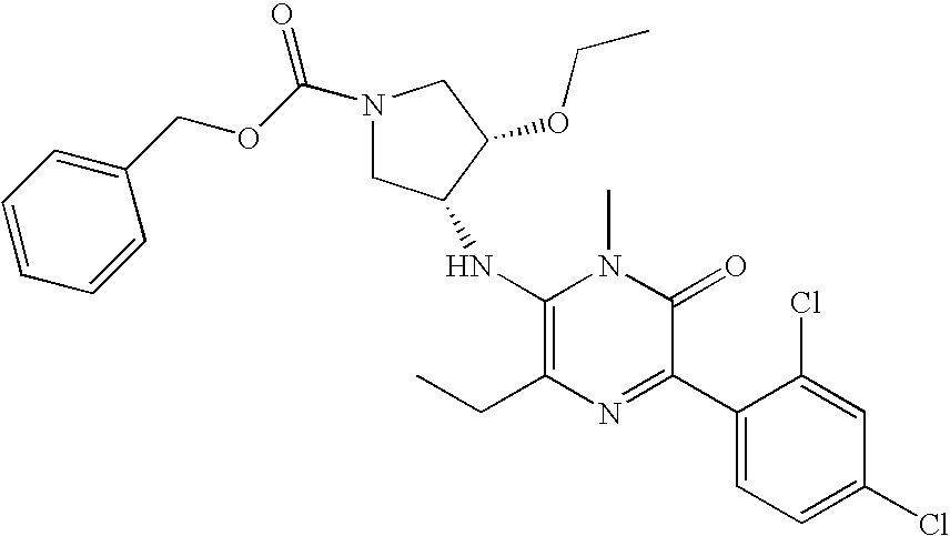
C1(NC2CN(C(OCC3=CC=CC=C3)=O)CC2OCC)=C(CC)N=C(C2=CC=C(Cl)C=C2Cl)C(=O)N1C
